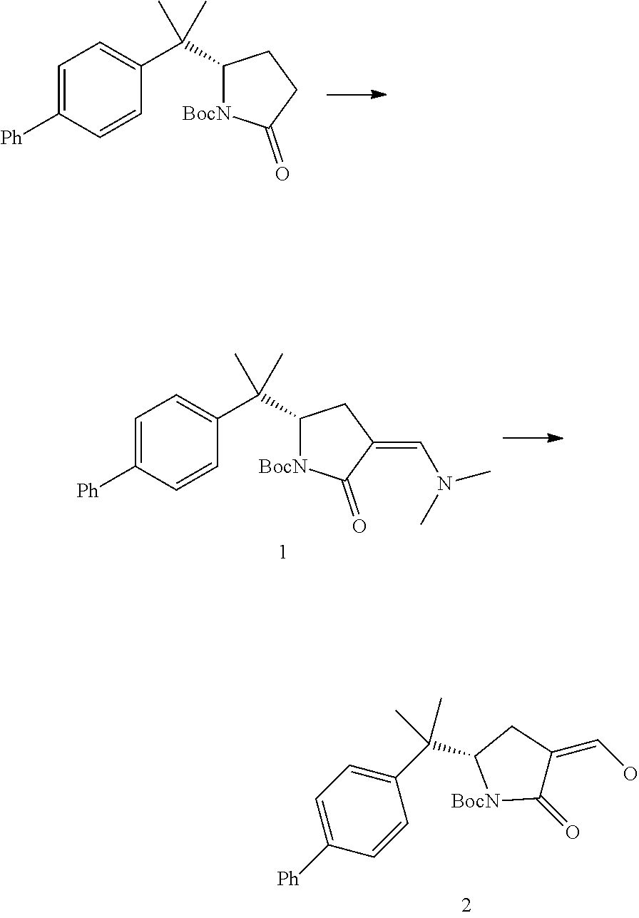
C1=C([Ph])C=CC(C(C2[BocN]C(=O)CC2)(C)C)=C1.C1=C([Ph])C=CC(C(C2[BocN]C(=O)C(=CN(C)C)C2)(C)C)=C1.C1=C([Ph])C=CC(C(C2[BocN]C(=O)C(=CO)C2)(C)C)=C1
